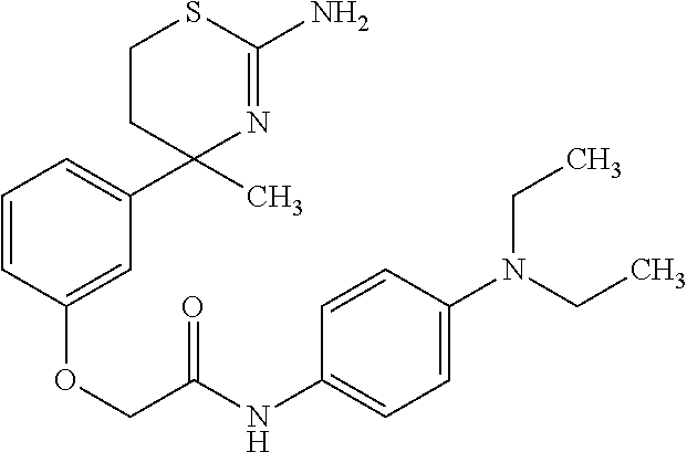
C1CC(C)(C2=CC=CC(OCC(NC3=CC=C(N(CC)CC)C=C3)=O)=C2)N=C(N)S1
